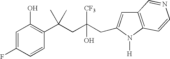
C1=CC(C(CC(CC2=CC3=C(N2[H])C=CN=C3)([CF3])O)(C)C)=C(O)C=C1F
